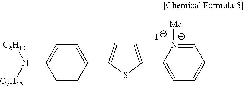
C1=CC(C2=CC=C(C3=CC=CC=[N+]3[Me])S2)=CC=C1N([C6H13])[C6H13].[I-]
